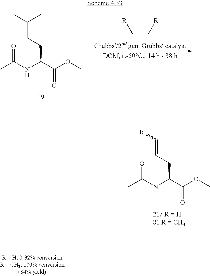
O=C(NC(C(OC)=O)CC=C(C)C)C.[R]C=C[R].O=C(NC(C(OC)=O)CC=C[R])C
